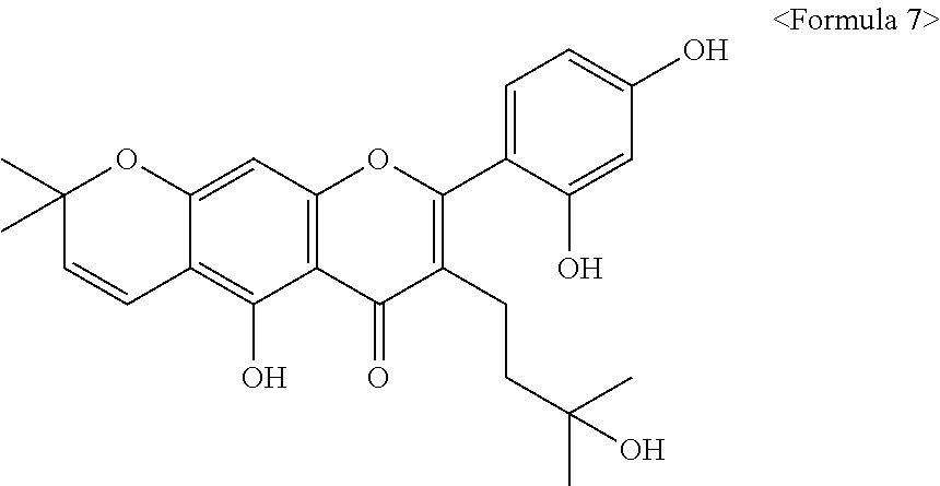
C1(C)(C)C=CC2=C(O)C3=C(C=C2O1)OC(C1=CC=C(O)C=C1O)=C(CCC(C)(C)O)C3=O
